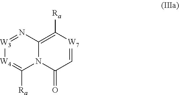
[W3]1=NC2=C([Ra])[W7]=CC(=O)N2C([Ra])=[W4]1
